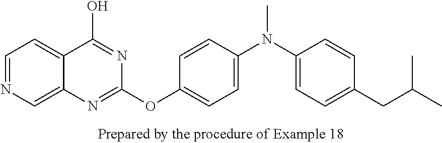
C1=NC=C2C(=C1)C(O)=NC(OC1=CC=C(N(C3=CC=C(CC(C)C)C=C3)C)C=C1)=N2
